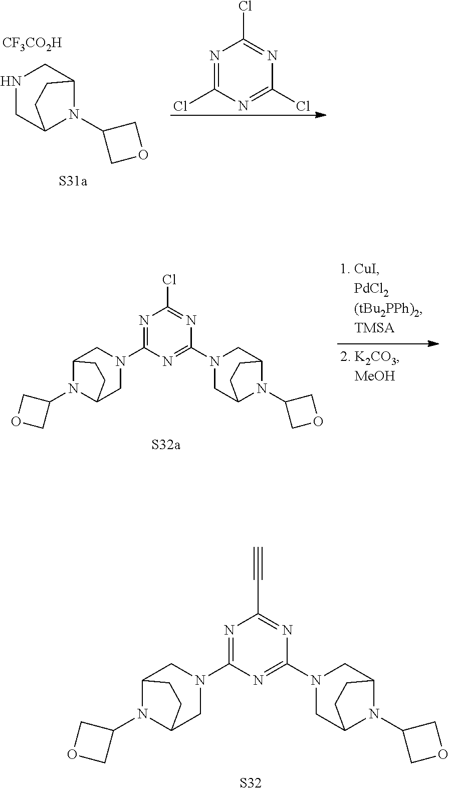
N1=C(N2CC3N(C4COC4)C(C2)CC3)N=C(N2CC3N(C4COC4)C(C2)CC3)N=C1C#C.[S32].N1CC2N(C3COC3)C(C1)CC2.[CF3CO2H].[S31a].N1=C(Cl)N=C(Cl)N=C1Cl.N1=C(N2CC3N(C4COC4)C(C2)CC3)N=C(N2CC3N(C4COC4)C(C2)CC3)N=C1Cl.[S32a]
